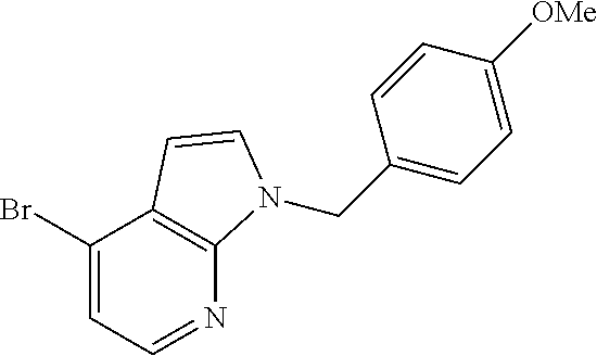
C1(Br)=CC=NC2=C1C=CN2CC1=CC=C([OMe])C=C1
